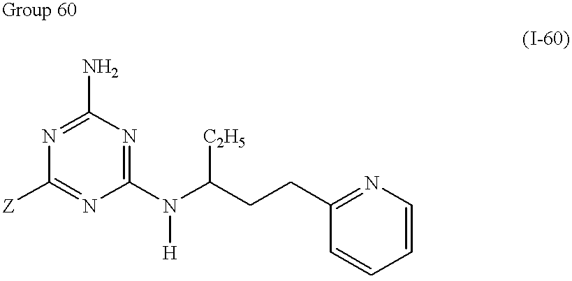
N1=C(N)N=C(N([H])C([C2H5])CCC2=NC=CC=C2)N=C1[Z]
